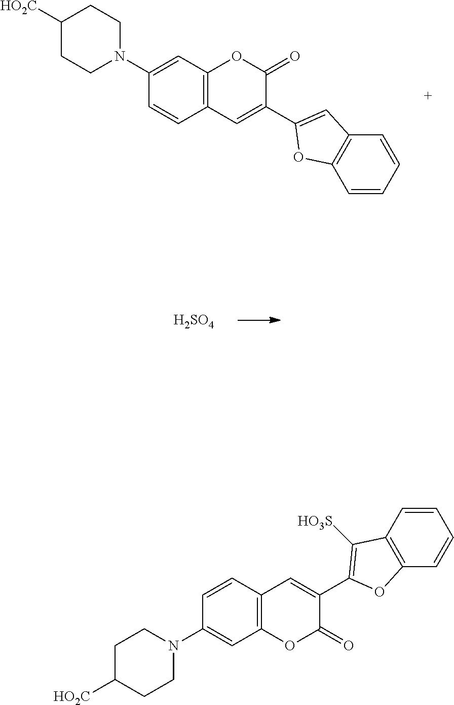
C1(N2CCC([HO2C])CC2)=CC2=C(C=C(C3=CC4=C(O3)C=CC=C4)C(=O)O2)C=C1.[H2SO4].C1(N2CCC([HO2C])CC2)=CC2=C(C=C(C3=C([HO3S])C4=C(O3)C=CC=C4)C(=O)O2)C=C1
